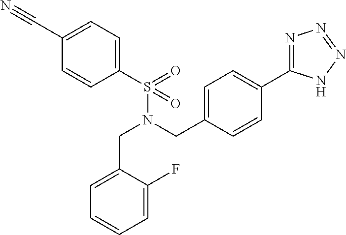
C1(C#N)=CC=C(S(N(CC2=CC=C(C3=NN=NN3)C=C2)CC2=CC=CC=C2F)(=O)=O)C=C1
